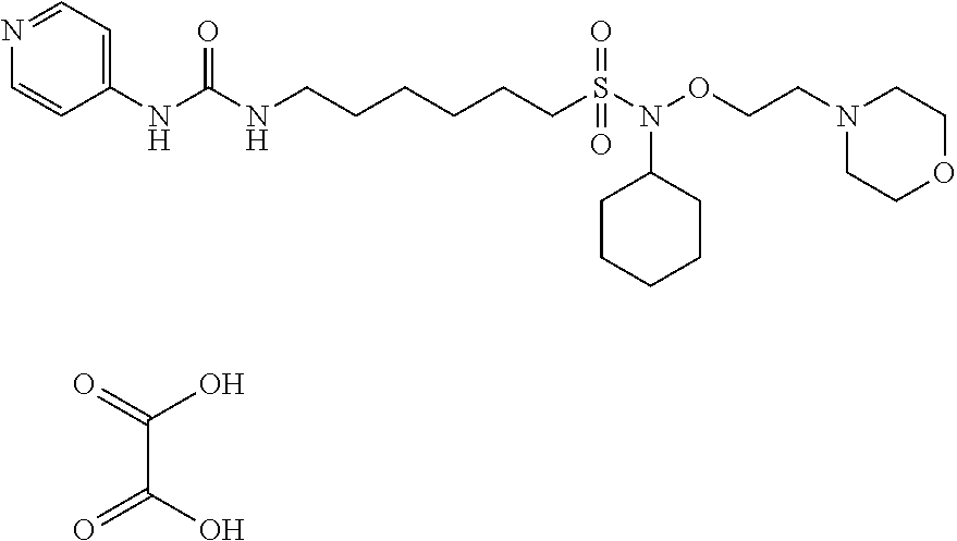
C1(NC(NCCCCCCS(N(OCCN2CCOCC2)C2CCCCC2)(=O)=O)=O)=CC=NC=C1.O=C(C(=O)O)O
